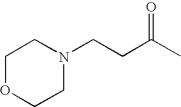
N1(CCC(C)=O)CCOCC1
